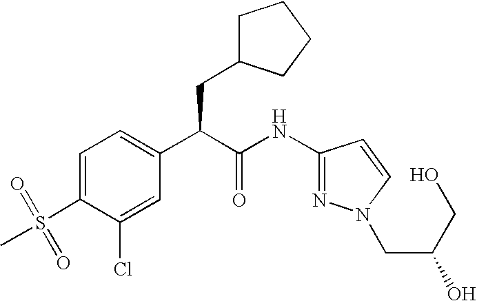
C1=C(S(=O)(C)=O)C(Cl)=CC(C(C(NC2=NN(CC(CO)O)C=C2)=O)CC2CCCC2)=C1
